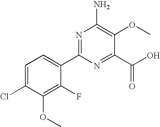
C1(C(O)=O)=NC(C2=CC=C(Cl)C(OC)=C2F)=NC(N)=C1OC
